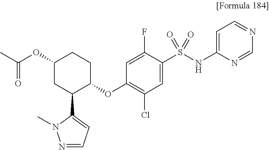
C1(OC(C)=O)CC(C2=CC=NN2C)C(OC2=C(Cl)C=C(S(NC3=CC=NC=N3)(=O)=O)C(F)=C2)CC1
